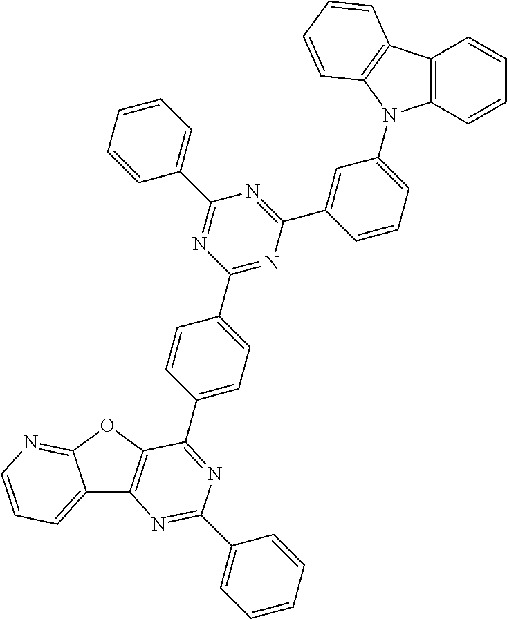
C12=CC=CN=C1OC1=C2N=C(C2=CC=CC=C2)N=C1C1=CC=C(C2=NC(C3=CC(N4C5=C(C6=C4C=CC=C6)C=CC=C5)=CC=C3)=NC(C3=CC=CC=C3)=N2)C=C1
